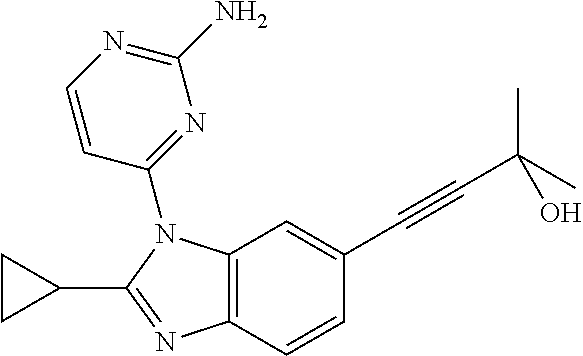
C12=C(C=C(C#CC(C)(C)O)C=C1)N(C1=NC(N)=NC=C1)C(C1CC1)=N2
